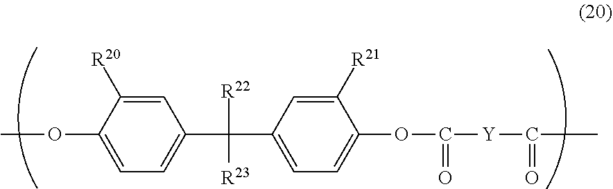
COC1=CC=C(C([R22])([R23])C2=CC=C(OC(=O)[Y]C(=O)C)C([R21])=C2)C=C1[R20]
